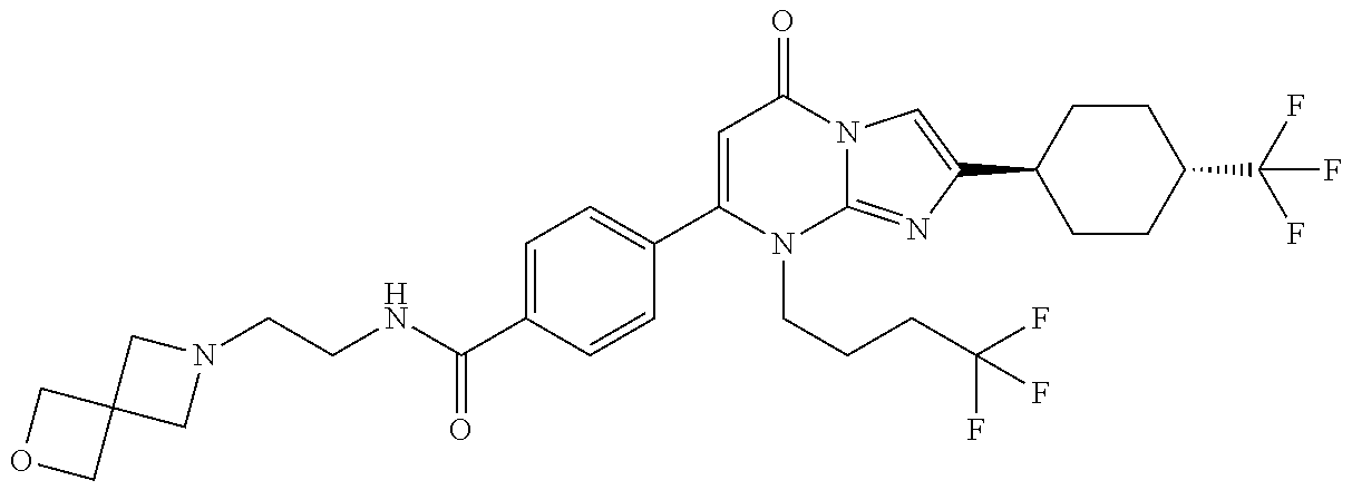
C1=C(C2=CC=C(C(=O)NCCN3CC4(C3)COC4)C=C2)N(CCCC(F)(F)F)C2=NC(C3CCC(C(F)(F)F)CC3)=CN2C1=O
